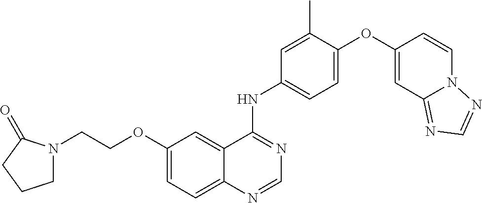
C1(OCCN2CCCC2=O)=CC=C2C(=C1)C(NC1=CC=C(OC3=CC4=NC=NN4C=C3)C(C)=C1)=NC=N2
